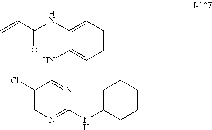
C1(Cl)=CN=C(NC2CCCCC2)N=C1NC1=CC=CC=C1NC(C=C)=O
